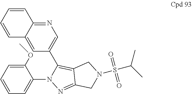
C12=CC(C3=C4C(=NN3C3=CC=CC=C3OC)CN(S(C(C)C)(=O)=O)C4)=CN=C1C=CC=C2
